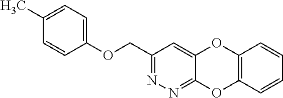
C1(COC2=CC=C(C)C=C2)=NN=C2C(=C1)OC1=C(O2)C=CC=C1
